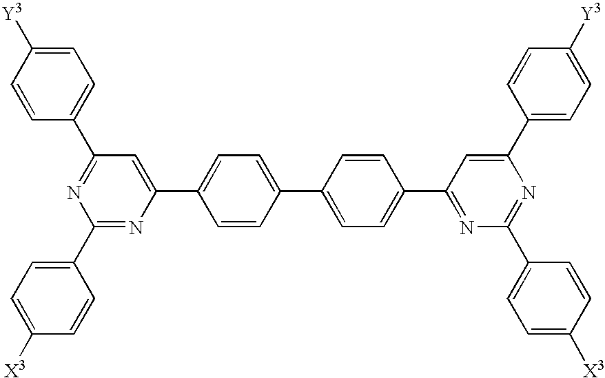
C1(C2=CC=C([X3])C=C2)=NC(C2=CC=C(C3=CC=C(C4=NC(C5=CC=C([X3])C=C5)=NC(C5=CC=C([Y3])C=C5)=C4)C=C3)C=C2)=CC(C2=CC=C([Y3])C=C2)=N1
